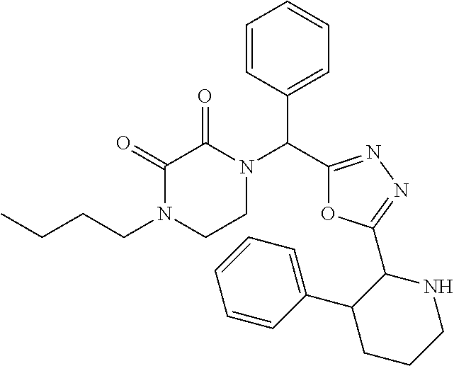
C1(C2CCCNC2C2=NN=C(C(N3C(=O)C(=O)N(CCCC)CC3)C3=CC=CC=C3)O2)=CC=CC=C1
